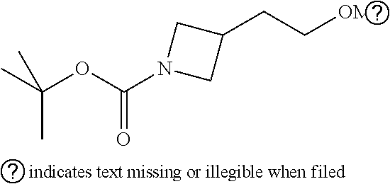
CC(OC(N1CC(CC[OMs])C1)=O)(C)C
